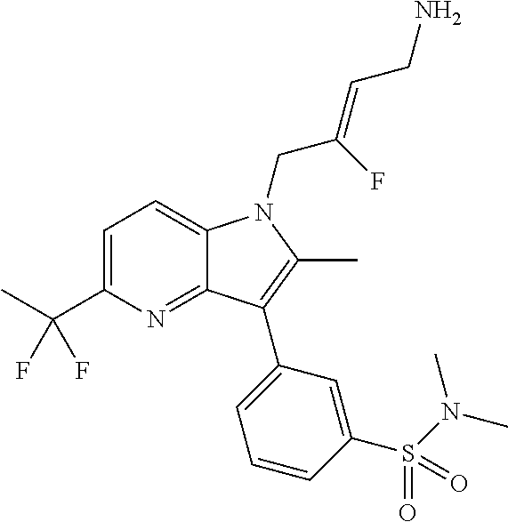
C1=C(C(C)(F)F)N=C2C(=C1)N(CC(=CCN)F)C(C)=C2C1=CC=CC(S(N(C)C)(=O)=O)=C1
